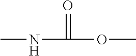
CNC(=O)OC
